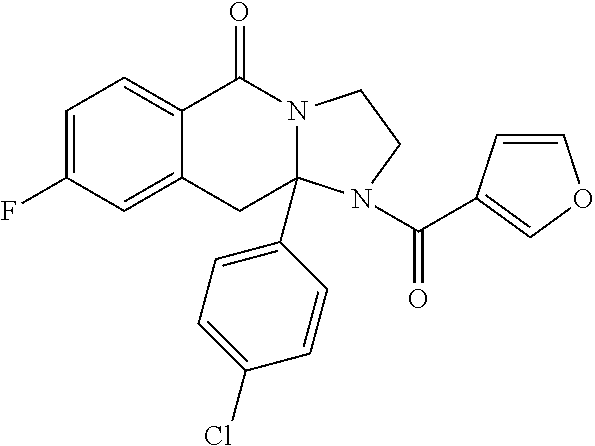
C1=C(F)C=C2C(=C1)C(=O)N1CCN(C(=O)C3=COC=C3)C1(C1=CC=C(Cl)C=C1)C2
